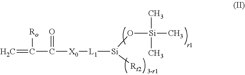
C=C([Ro])C(=O)[X0][L1][Si](O[Si](C)(C)C)[Rt2]
